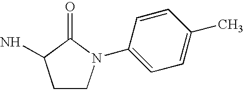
C1CN(C2=CC=C(C)C=C2)C(=O)C1N
